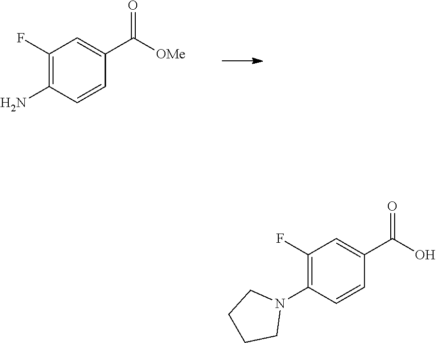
C1(F)=C(N)C=CC(C([OMe])=O)=C1.C1(F)=C(N2CCCC2)C=CC(C(O)=O)=C1
